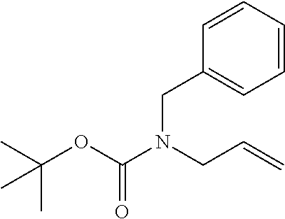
CC(OC(N(CC=C)CC1=CC=CC=C1)=O)(C)C
